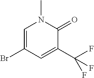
C1=C(Br)C=C(C(F)(F)F)C(=O)N1C
